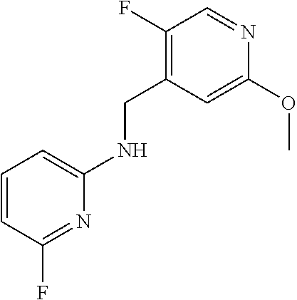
N1=C(F)C=CC=C1NCC1=C(F)C=NC(OC)=C1
